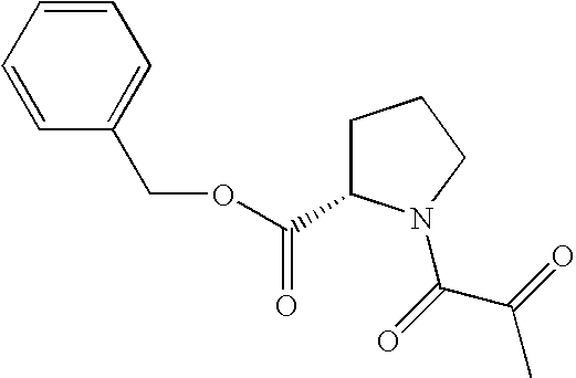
C1(COC(C2CCCN2C(=O)C(=O)C)=O)=CC=CC=C1
